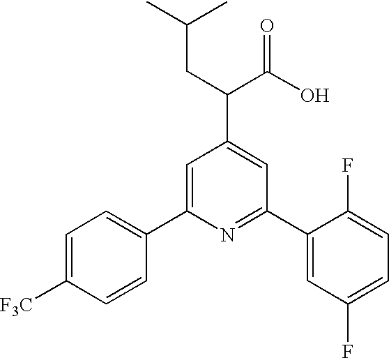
C1=C(C2=CC=C([F3C])C=C2)N=C(C2=CC(F)=CC=C2F)C=C1C(C(O)=O)CC(C)C
